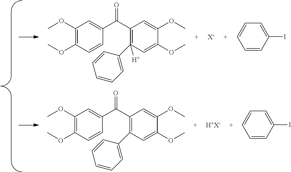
C1(OC)=C(OC)C=CC(C(C2=C(C3=CC=CC=C3)([H])C=C(OC)C(OC)=C2)=O)=C1.[X-].C1(I)=CC=CC=C1.C1(OC)=C(OC)C=CC(C(C2=C(C3=CC=CC=C3)C=C(OC)C(OC)=C2)=O)=C1.[H+X-].C1(I)=CC=CC=C1
